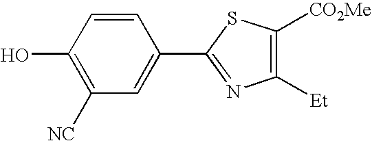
OC1=C([NC])C=C(C2=NC([Et])=C([CO2Me])S2)C=C1
